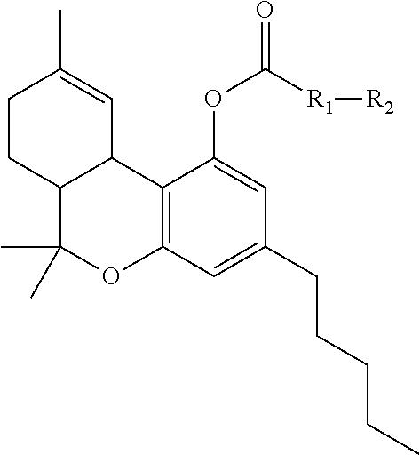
C12=C(C=C(CCCCC)C=C1OC(=O)[R1][R2])OC(C)(C)C1C2C=C(C)CC1
